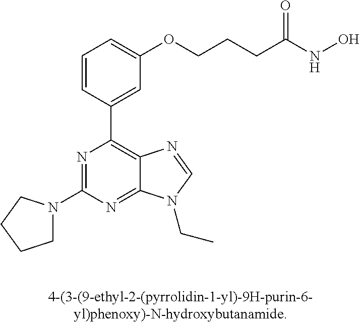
C1(N2CCCC2)=NC(C2=CC(OCCCC(NO)=O)=CC=C2)=C2C(=N1)N(CC)C=N2
